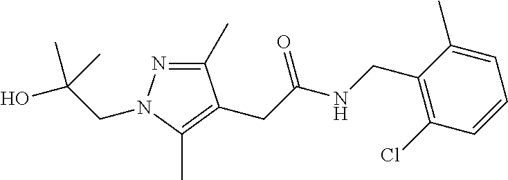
C1(C)=NN(CC(O)(C)C)C(C)=C1CC(NCC1=C(Cl)C=CC=C1C)=O
